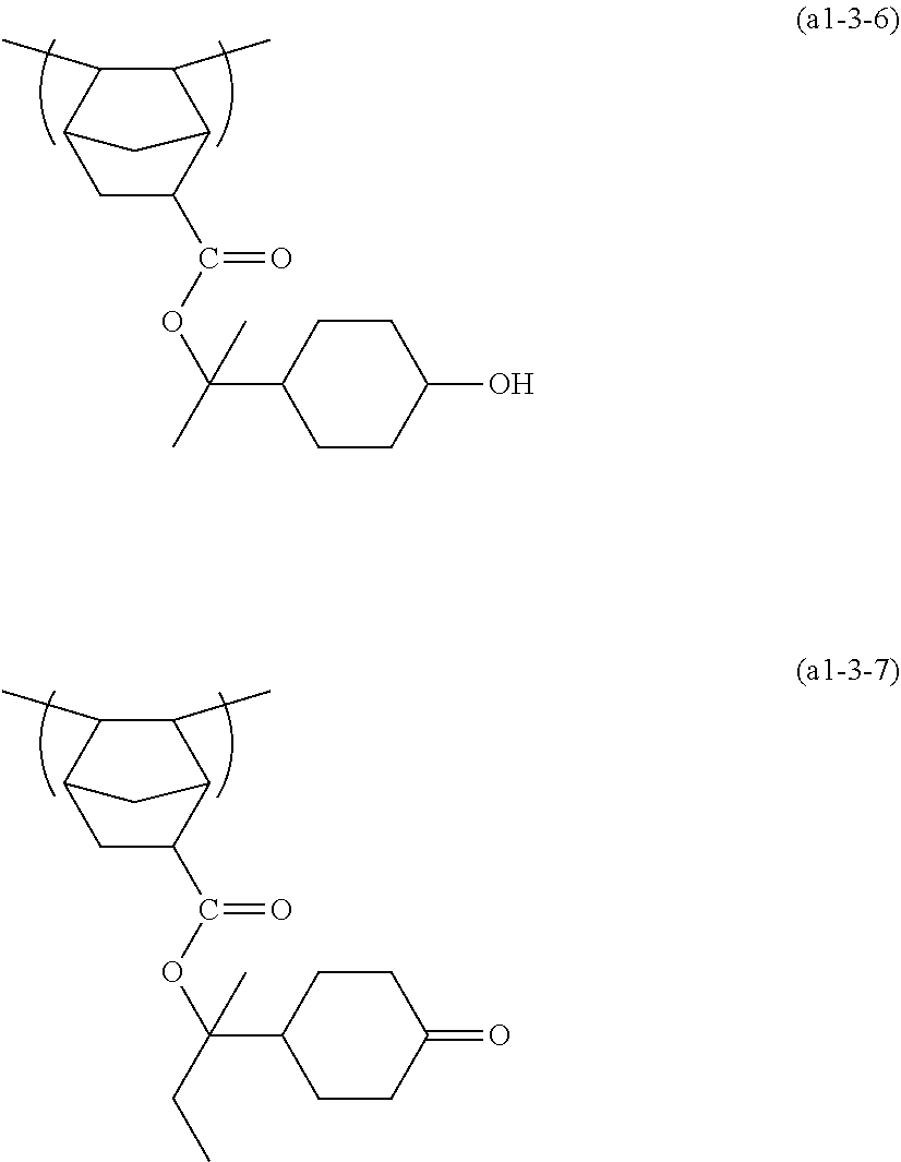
C1C(C(OC(C2CCC(O)CC2)(C)C)=O)C2C(C)C(C)C1C2.C1C(C(OC(C2CCC(=O)CC2)(C)CC)=O)C2C(C)C(C)C1C2
